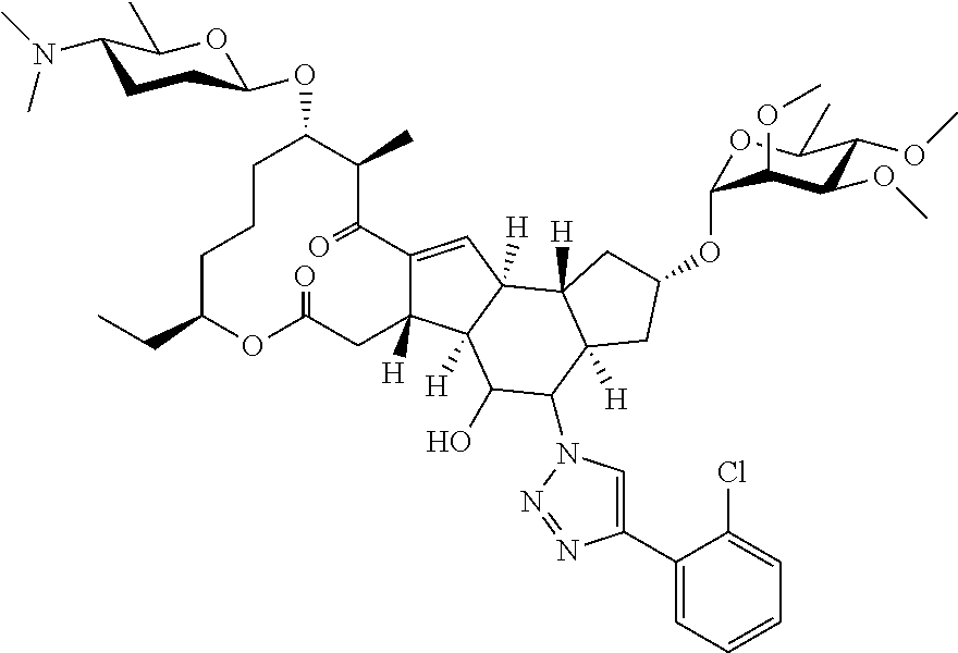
C1CCC(CC)OC(=O)CC2([H])C(=CC3([H])C2([H])C(O)C(N2C=C(C4=CC=CC=C4Cl)N=N2)C2([H])C3([H])CC(OC3OC(C)C(OC)C(OC)C3OC)C2)C(=O)C(C)C1OC1CCC(N(C)C)C(C)O1
